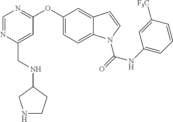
C1=NC(CNC2CCNC2)=CC(OC2=CC=C3C(=C2)C=CN3C(NC2=CC=CC([F3C])=C2)=O)=N1
